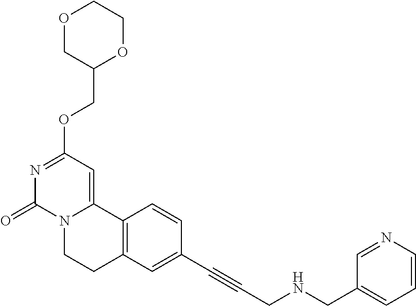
O1CC(COC2=NC(=O)N3C(=C2)C2=C(CC3)C=C(C#CCNCC3=CC=CN=C3)C=C2)OCC1
